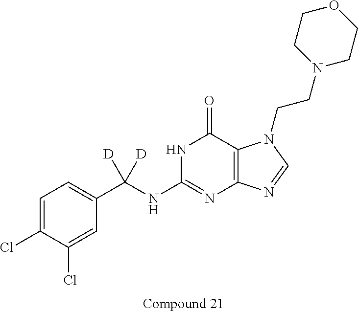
C1=C(Cl)C(Cl)=CC(C(NC2=NC3=C(C(=O)N2)N(CCN2CCOCC2)C=N3)([D])[D])=C1
